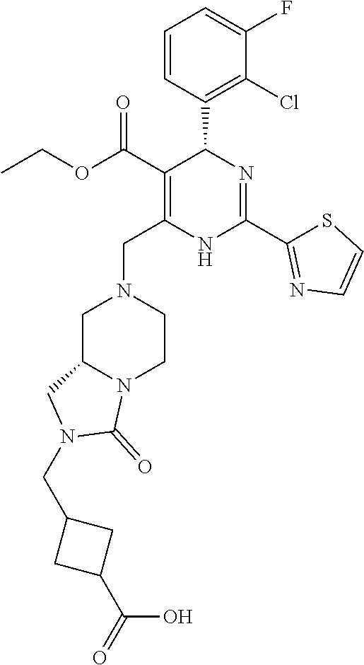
C1(Cl)=C(C2C(C(=O)OCC)=C(CN3CC4N(CC3)C(=O)N(CC3CC(C(=O)O)C3)C4)NC(C3=NC=CS3)=N2)C=CC=C1F
